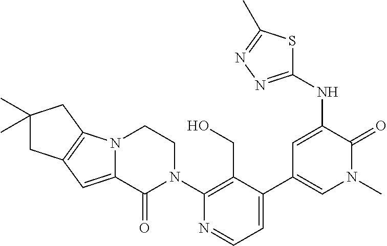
C1=C(C2=CN(C)C(=O)C(NC3=NN=C(C)S3)=C2)C(CO)=C(N2CCN3C(=CC4=C3CC(C)(C)C4)C2=O)N=C1
